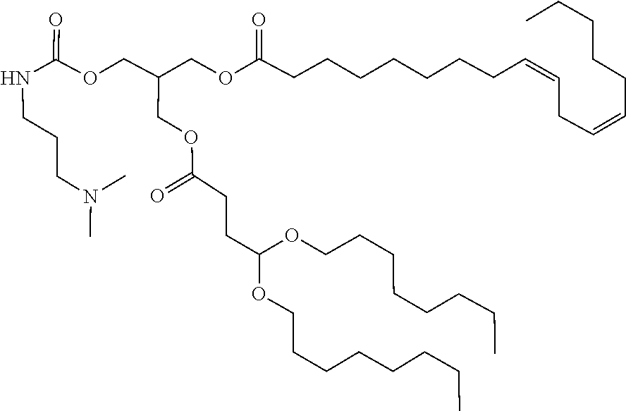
N(C)(CCCNC(OCC(COC(CCC(OCCCCCCCC)OCCCCCCCC)=O)COC(CCCCCCCC=CCC=CCCCCC)=O)=O)C
